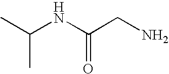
NCC(NC(C)C)=O
